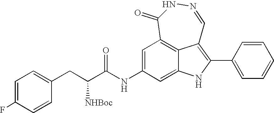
C1=C(NC(=O)C([NHBoc])CC2=CC=C(F)C=C2)C=C2NC(C3=CC=CC=C3)=C3C2=C1C(=O)NN=C3
